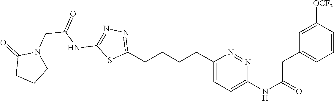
C1(CCCCC2=CC=C(NC(=O)CC3=CC=CC([OCF3])=C3)N=N2)=NN=C(NC(CN2C(=O)CCC2)=O)S1
